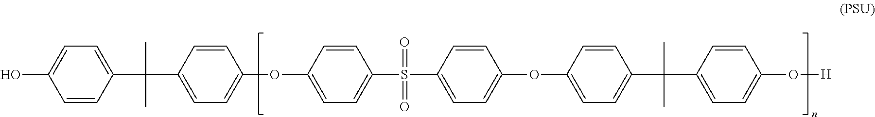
OC1=CC=C(C(C2=CC=C(OC3=CC=C(S(C4=CC=C(OC5=CC=C(C(C6=CC=C(O[H])C=C6)(C)C)C=C5)C=C4)(=O)=O)C=C3)C=C2)(C)C)C=C1
